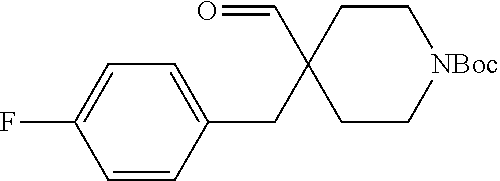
C1=CC(CC2(C=O)CC[NBoc]CC2)=CC=C1F
